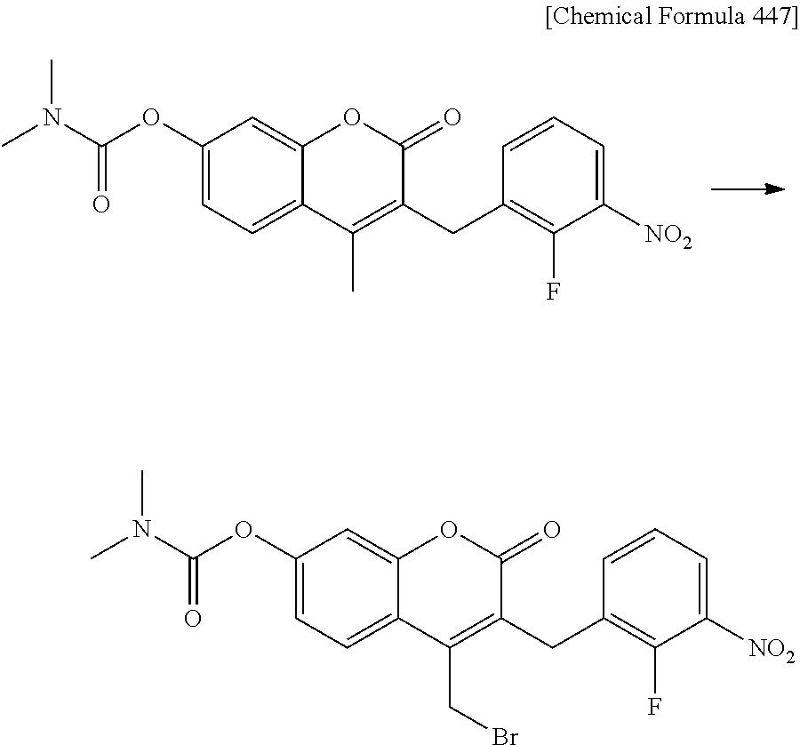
CN(C(=O)OC1=CC=C2C(=C1)OC(=O)C(CC1=C(F)C([NO2])=CC=C1)=C2C)C.CN(C(=O)OC1=CC=C2C(=C1)OC(=O)C(CC1=C(F)C([NO2])=CC=C1)=C2CBr)C
